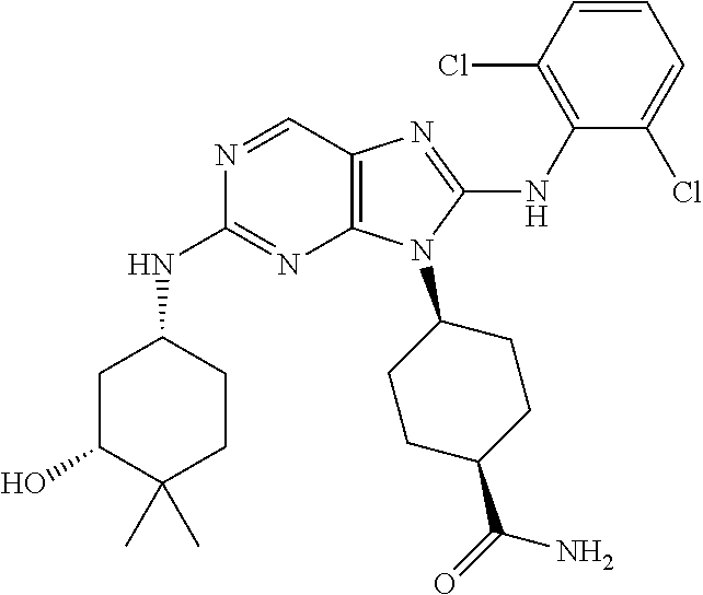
N1=CC2=C(N=C1NC1CC(O)C(C)(C)CC1)N(C1CCC(C(=O)N)CC1)C(NC1=C(Cl)C=CC=C1Cl)=N2
